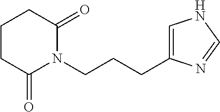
C(CCN1C(=O)CCCC1=O)C1=CNC=N1
